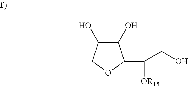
C1(O)C(O)COC1C(CO)[OR15]
